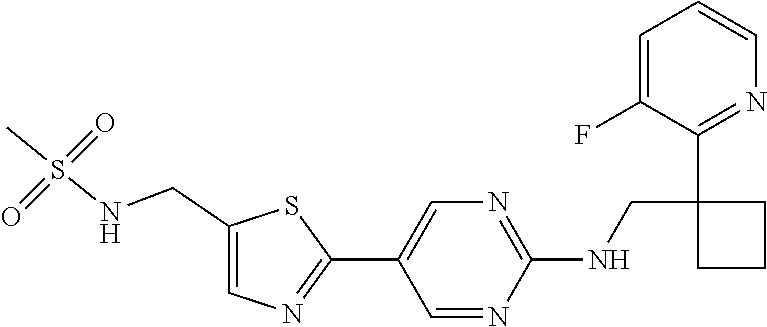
C1=C(F)C(C2(CNC3=NC=C(C4=NC=C(CNS(C)(=O)=O)S4)C=N3)CCC2)=NC=C1
